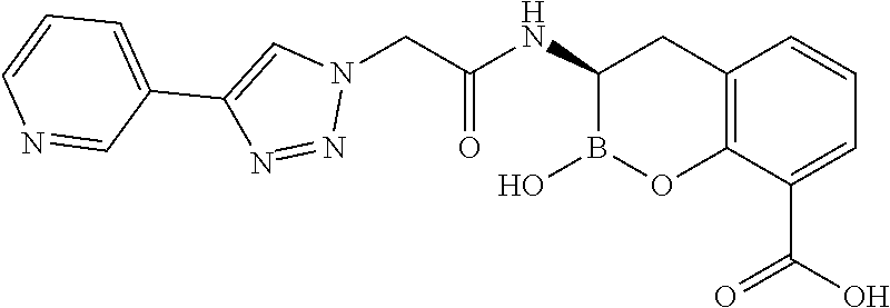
C12=C(C(C(O)=O)=CC=C1)OB(O)C(NC(=O)CN1C=C(C3=CC=CN=C3)N=N1)C2
